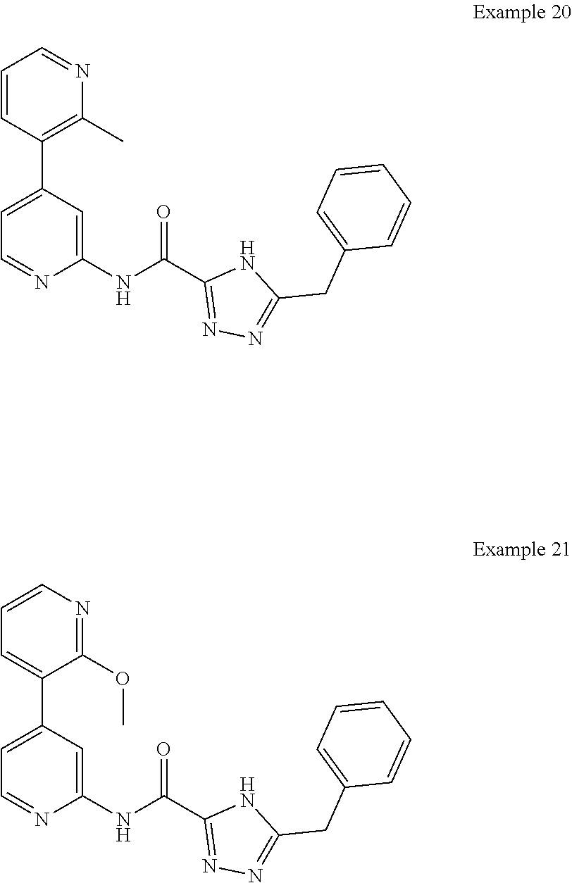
C1=C(C2=C(C)N=CC=C2)C=C(NC(C2=NN=C(CC3=CC=CC=C3)N2)=O)N=C1.C1=C(C2=CC=CN=C2OC)C=C(NC(C2=NN=C(CC3=CC=CC=C3)N2)=O)N=C1
